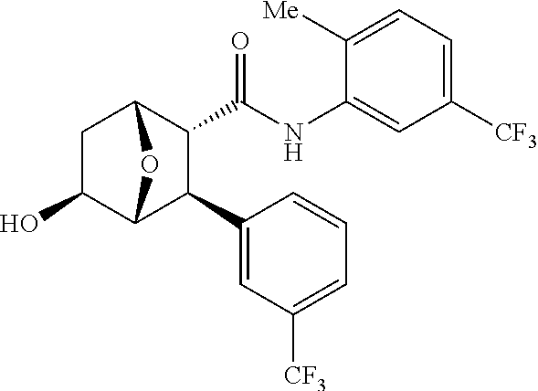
C1C(O)C2C(C3=CC([CF3])=CC=C3)C(C(=O)NC3=CC([CF3])=CC=C3[Me])C1O2
